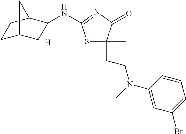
C1C2CC(NC3=NC(=O)C(C)(CCN(C4=CC(Br)=CC=C4)C)S3)([H])C(C1)C2
